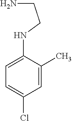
C1(NCCN)=CC=C(Cl)C=C1C
